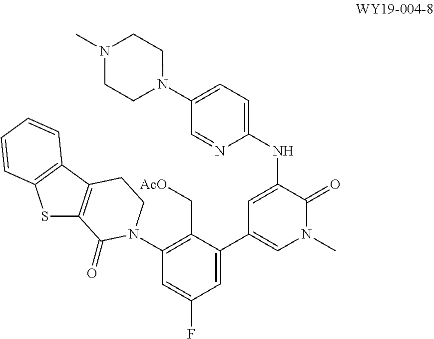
S1C2=C(C3=C1C=CC=C3)CCN(C1=C(C[AcO])C(C3=CN(C)C(=O)C(NC4=CC=C(N5CCN(C)CC5)C=N4)=C3)=CC(F)=C1)C2=O
